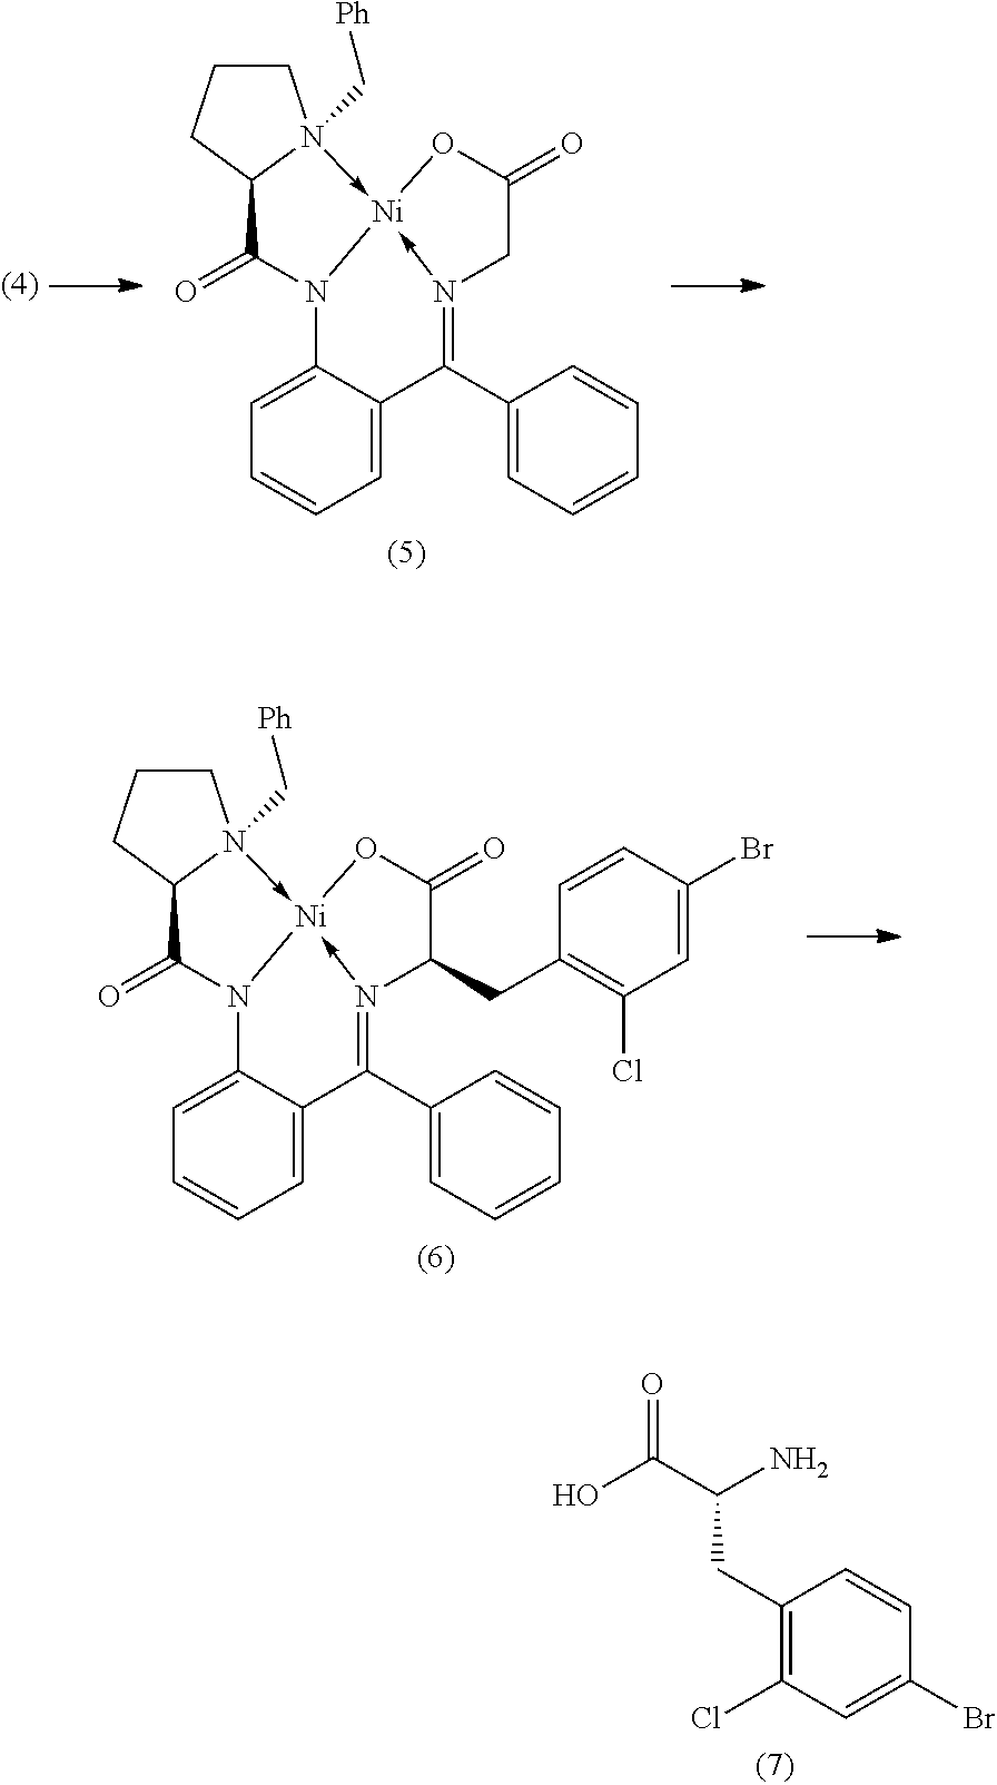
C1(C2=CC=CC=C2)=N2->[Ni]3(-N4(C[Ph])CCCC4C(=O)N3C3=CC=CC=C13)OC(=O)C2.C1(C2=CC=CC=C2)=N2->[Ni]3(-N4(C[Ph])CCCC4C(=O)N3C3=CC=CC=C13)OC(=O)C2CC1=C(Cl)C=C(Br)C=C1.C(C(C(O)=O)N)C1=C(Cl)C=C(Br)C=C1
